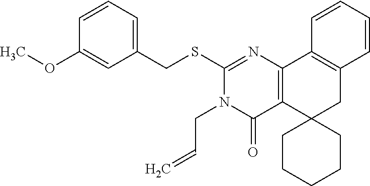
COC1=CC(CSC2=NC3=C(C(=O)N2CC=C)C2(CC4=C3C=CC=C4)CCCCC2)=CC=C1
